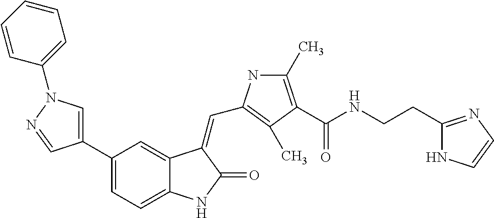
C1=C(C2=CC=C3C(=C2)C(=CC2=C(C)C(C(NCCC4=NC=CN4)=O)=C(C)N2)C(=O)N3)C=NN1C1=CC=CC=C1
